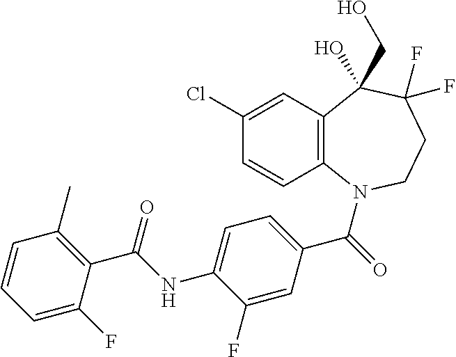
C1(Cl)=CC2=C(C=C1)N(C(=O)C1=CC=C(NC(C3=C(C)C=CC=C3F)=O)C(F)=C1)CCC(F)(F)C2(O)CO
